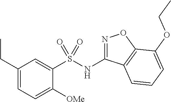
N(C1=NOC2=C1C=CC=C2OCC)S(C1=CC(CC)=CC=C1[OMe])(=O)=O
